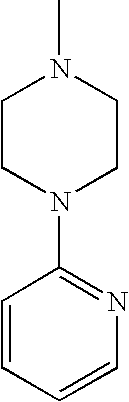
C1CN(C2=NC=CC=C2)CCN1C
